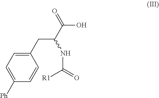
C1=C([Ph])C=CC(CC(C(O)=O)NC(=O)[R1])=C1
